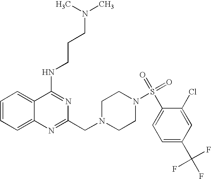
C1=CC=C2C(=C1)C(NCCCN(C)C)=NC(CN1CCN(S(=O)(=O)C3=CC=C(C(F)(F)F)C=C3Cl)CC1)=N2
